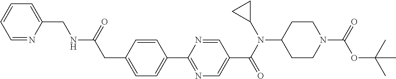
C1(CC(NCC2=CC=CC=N2)=O)=CC=C(C2=NC=C(C(N(C3CC3)C3CCN(C(=O)OC(C)(C)C)CC3)=O)C=N2)C=C1
